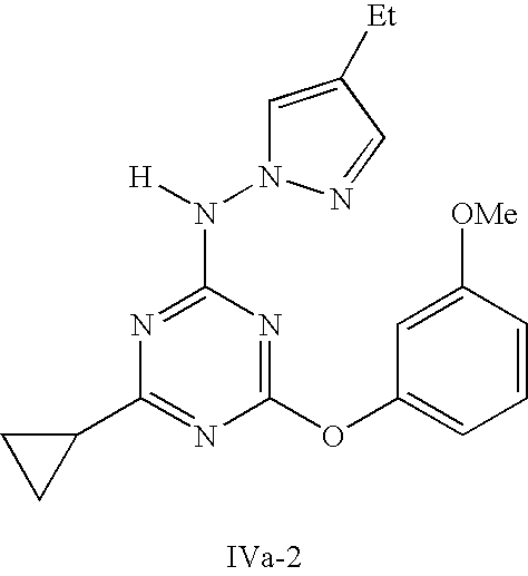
C1(N(N2C=C([Et])C=N2)[H])=NC(C2CC2)=NC(OC2=CC=CC([OMe])=C2)=N1
